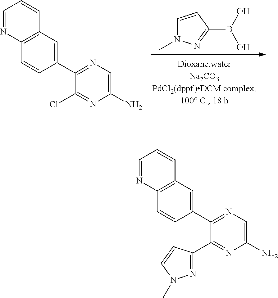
C1(C2=NC=C(N)N=C2C2=NN(C)C=C2)=CC2=C(C=C1)N=CC=C2.C1(C2=NC=C(N)N=C2Cl)=CC2=C(C=C1)N=CC=C2.C1=CC(B(O)O)=NN1C
